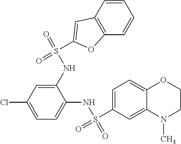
C1=C(Cl)C=C(NS(=O)(=O)C2=CC3=C(C=CC=C3)O2)C(NS(C2=CC=C3C(=C2)N(C)CCO3)(=O)=O)=C1
